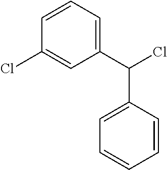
ClC(C1=CC=CC(Cl)=C1)C1=CC=CC=C1
